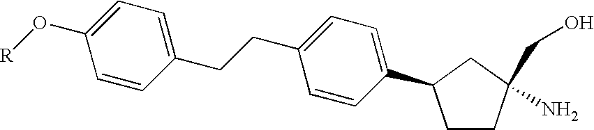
C1=C(O[R])C=CC(CCC2=CC=C(C3CCC(N)(CO)C3)C=C2)=C1
